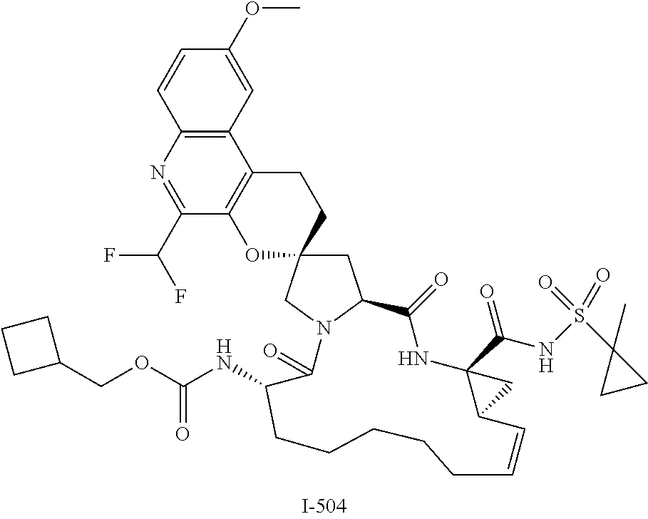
C1=CC2=C(C=C1OC)C1=C(C(C(F)F)=N2)OC2(CC1)CC1N(C2)C(=O)C(NC(OCC2CCC2)=O)CCCCCC=CC2C(C(NS(C3(C)CC3)(=O)=O)=O)(NC1=O)C2
